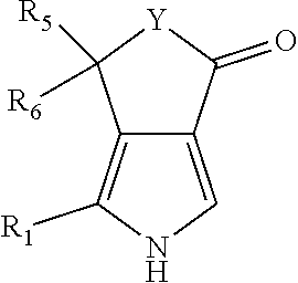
C12=C([R1])NC=C1C(=O)[Y]C2([R6])[R5]
